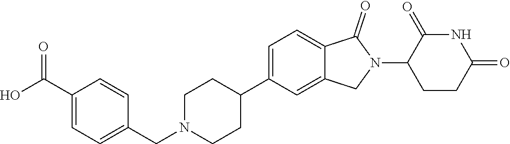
C1N(CC2=CC=C(C(O)=O)C=C2)CCC(C2=CC=C3C(=C2)CN(C2CCC(=O)NC2=O)C3=O)C1
